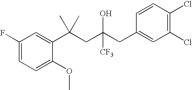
C1=C(OC)C(C(CC(CC2=CC(Cl)=C(Cl)C=C2)([CF3])O)(C)C)=CC(F)=C1
